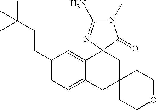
C(=CC(C)(C)C)C1=CC=C2C(=C1)C1(CC3(C2)CCOCC3)C(=O)N(C)C(N)=N1
